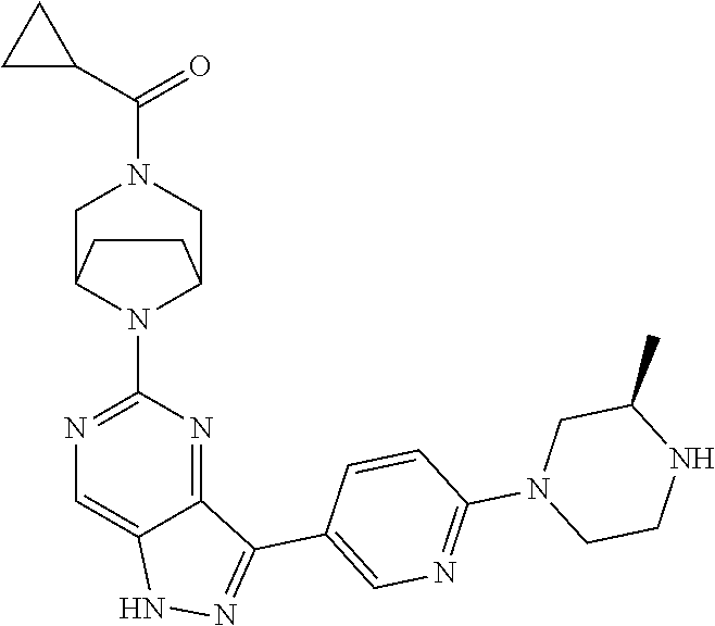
C1C2N(C3=NC=C4C(=N3)C(C3=CN=C(N5CCNC(C)C5)C=C3)=NN4)C(CN1C(C1CC1)=O)CC2
